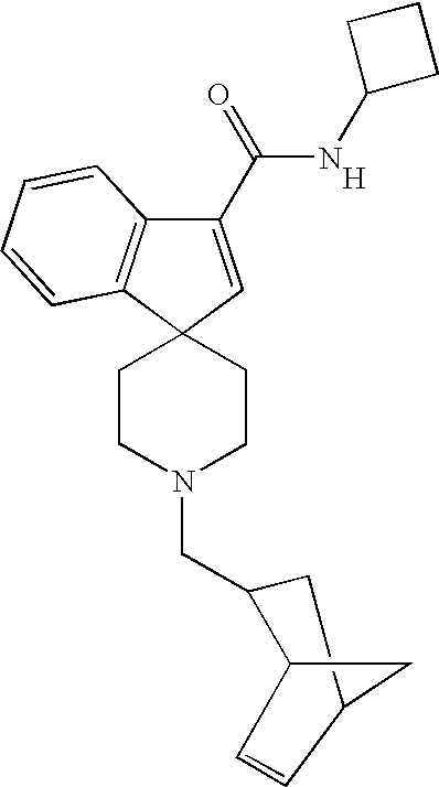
C1(C(=O)NC2CCC2)=CC2(C3=C1C=CC=C3)CCN(CC1C3C=CC(C1)C3)CC2.[H]
